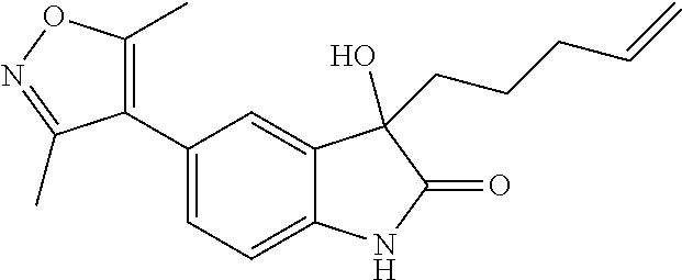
C1=C(C2=C(C)ON=C2C)C=C2C(=C1)NC(=O)C2(O)CCCC=C
